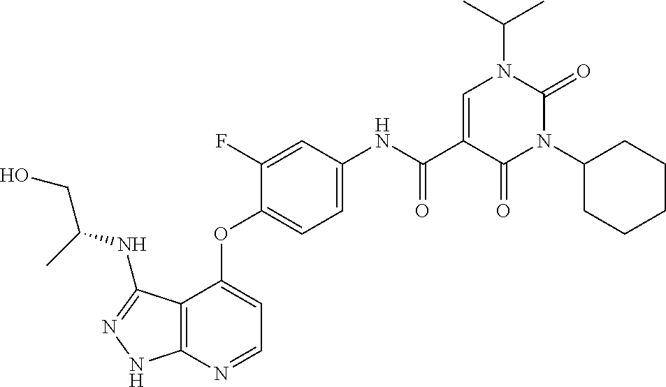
C12=C(N=CC=C1OC1=CC=C(NC(C3=CN(C(C)C)C(=O)N(C4CCCCC4)C3=O)=O)C=C1F)NN=C2NC(CO)C
